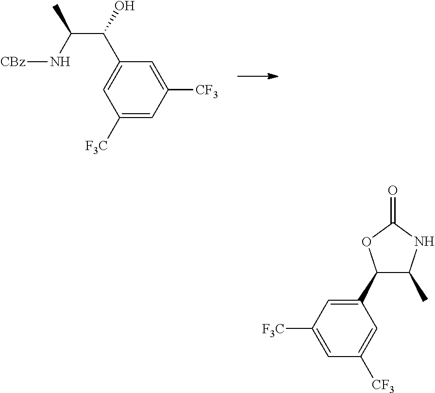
C(C(O)C1=CC([F3C])=CC([CF3])=C1)(N[CBz])C.C1(C2=CC([F3C])=CC([CF3])=C2)C(C)NC(=O)O1
